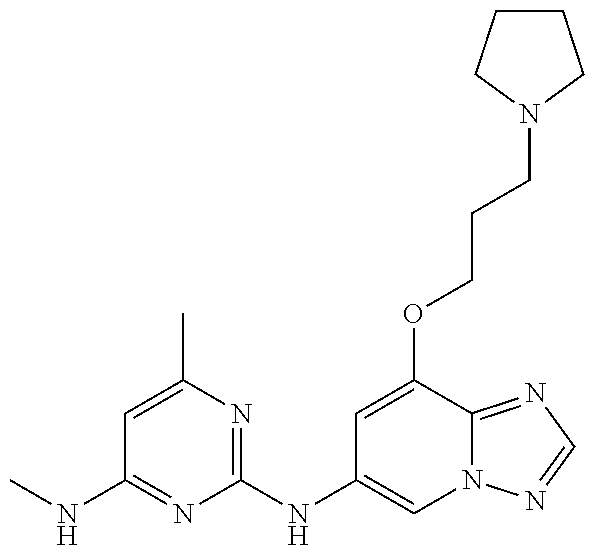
CNC1=NC(NC2=CN3C(=NC=N3)C(OCCCN3CCCC3)=C2)=NC(C)=C1
